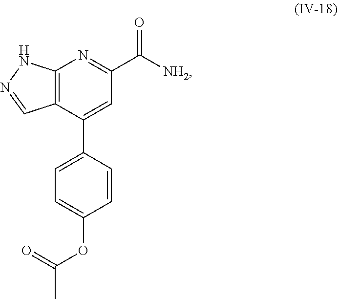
C12=C(C(C3=CC=C(OC(C)=O)C=C3)=CC(C([NH2])=O)=N1)C=NN2
